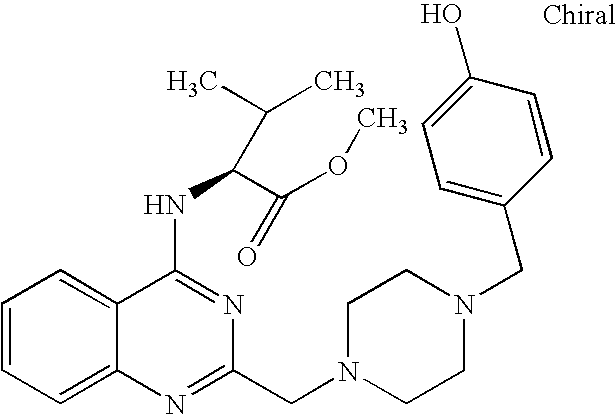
C1=CC=C2C(=C1)C(NC(C(OC)=O)C(C)C)=NC(CN1CCN(CC3=CC=C(O)C=C3)CC1)=N2
